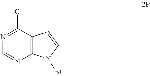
C12=C(C(Cl)=NC=N1)C=CN2[P1]
